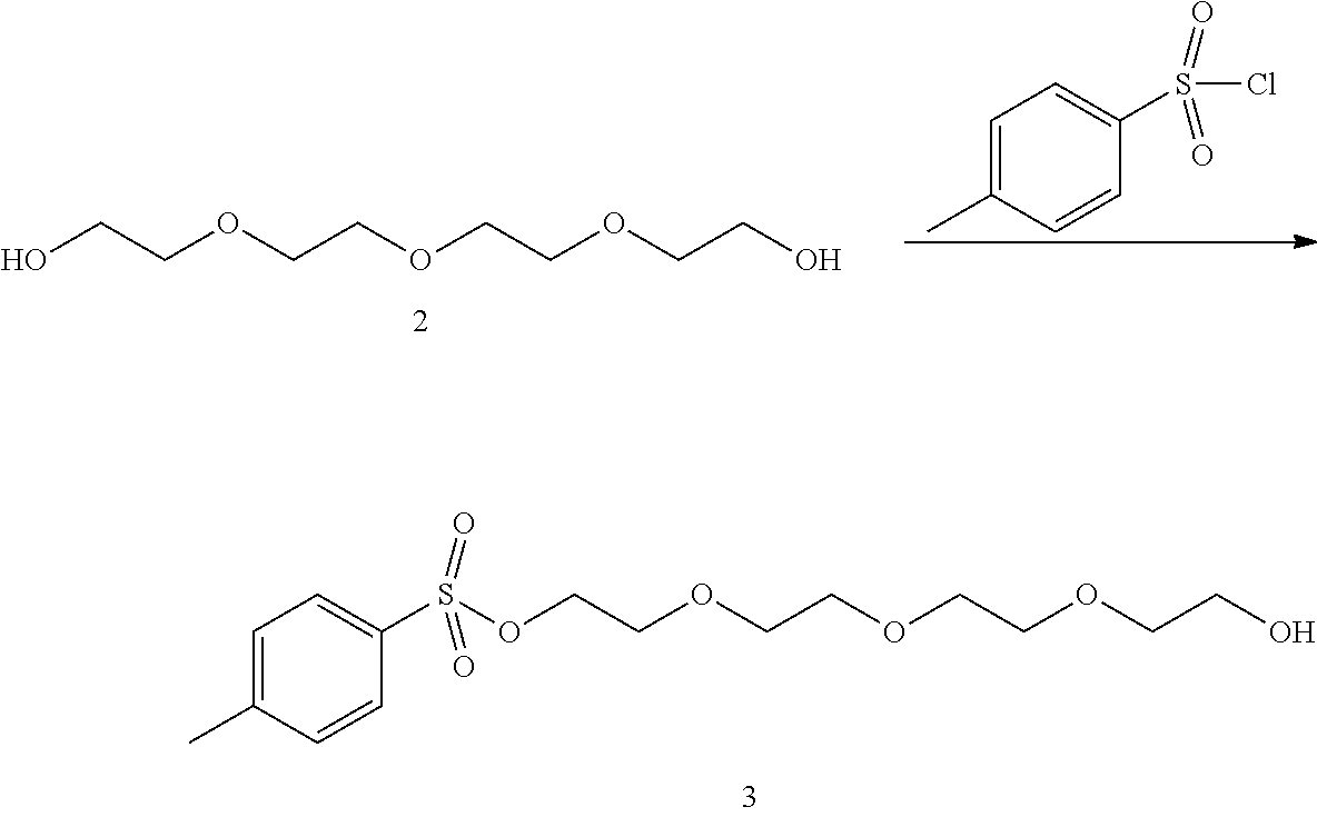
O(CCOCCOCCOCCO)S(C1=CC=C(C)C=C1)(=O)=O.C1=C(C)C=CC(S(=O)(=O)Cl)=C1.OCCOCCOCCOCCO
